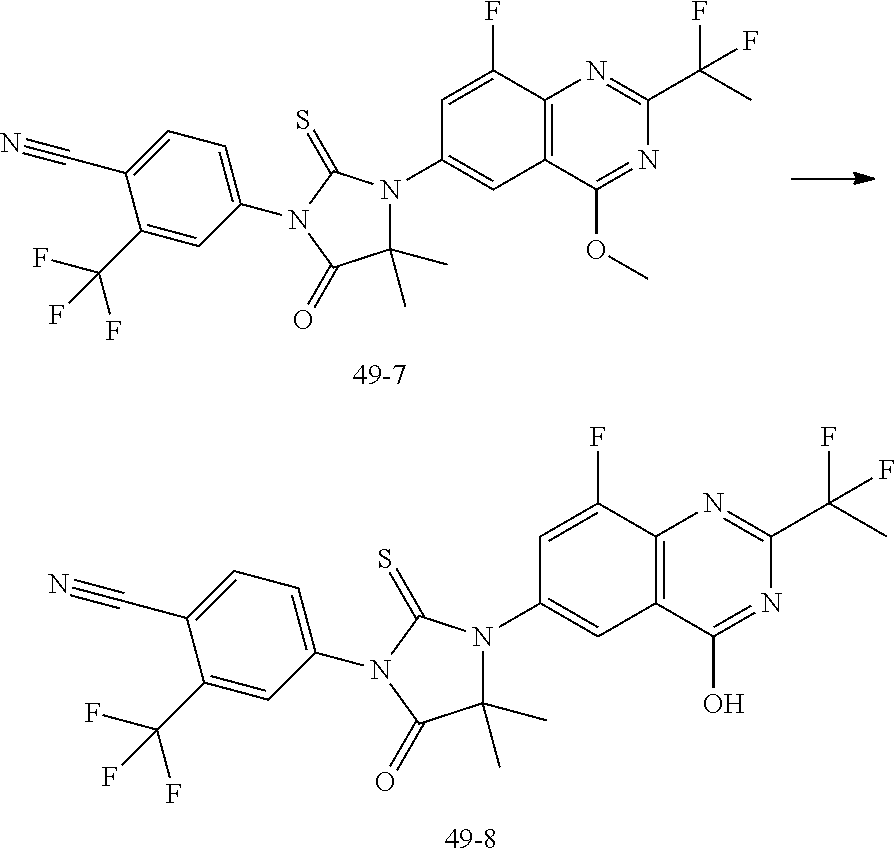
C1=C(F)C2=C(C=C1N1C(C)(C)C(=O)N(C3=CC=C(C#N)C(C(F)(F)F)=C3)C1=S)C(O)=NC(C(F)(C)F)=N2.C1=C(F)C2=C(C=C1N1C(C)(C)C(=O)N(C3=CC=C(C#N)C(C(F)(F)F)=C3)C1=S)C(OC)=NC(C(F)(C)F)=N2
